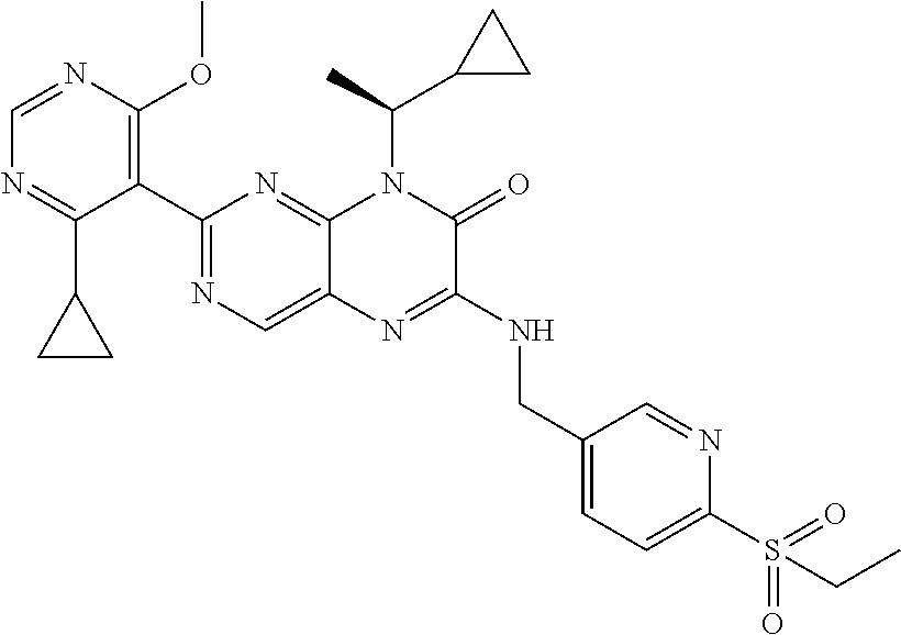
C1(C2=NC=C3C(=N2)N(C(C2CC2)C)C(=O)C(NCC2=CC=C(S(CC)(=O)=O)N=C2)=N3)=C(OC)N=CN=C1C1CC1
